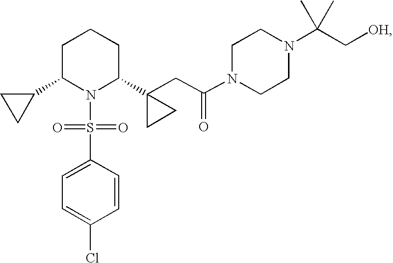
C1(C2N(S(C3=CC=C(Cl)C=C3)(=O)=O)C(C3(CC(N4CCN(C(C[OH])(C)C)CC4)=O)CC3)CCC2)CC1
